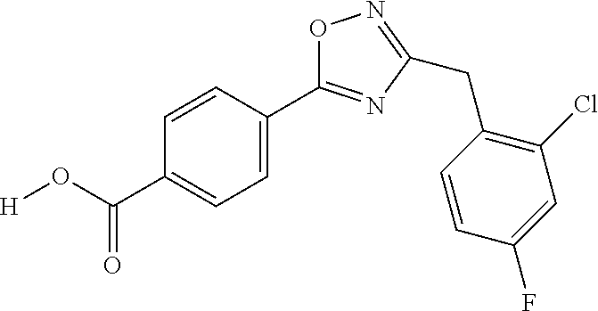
O1C(C2=CC=C(C(=O)O[H])C=C2)=NC(CC2=C(Cl)C=C(F)C=C2)=N1
